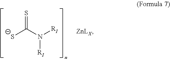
[S-]C(N([RI])[RI])=S
